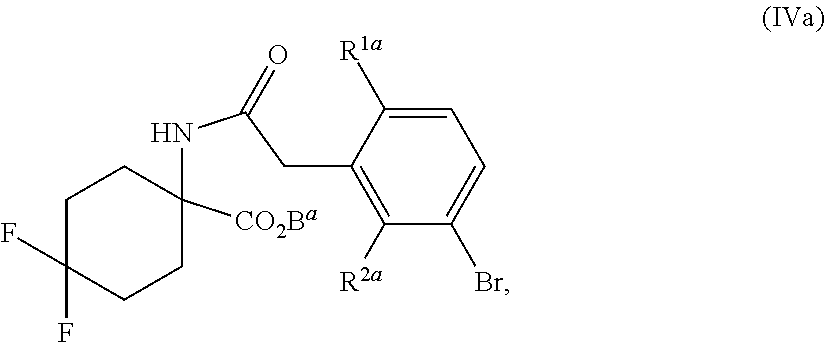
C1=C([R1a])C(CC(NC2([CO2Ba])CCC(F)(F)CC2)=O)=C([R2a])C(Br)=C1
